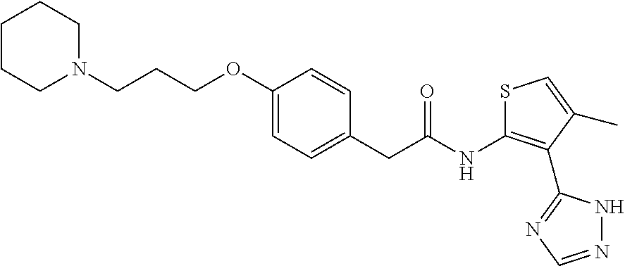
C1=CC(CC(=O)NC2=C(C3=NC=NN3)C(C)=CS2)=CC=C1OCCCN1CCCCC1
